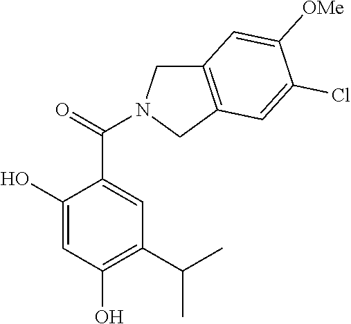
C1(O)=CC(O)=C(C(C)C)C=C1C(=O)N1CC2=C(C1)C=C(Cl)C([OMe])=C2
